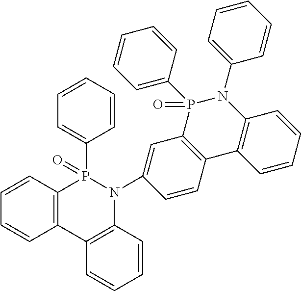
C12=C(C3=C(N(C4=CC5=C(C=C4)C4=C(N(C6=CC=CC=C6)P5(C5=CC=CC=C5)=O)C=CC=C4)P1(C1=CC=CC=C1)=O)C=CC=C3)C=CC=C2
